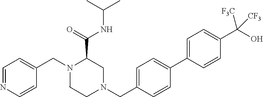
C1=NC=CC(CN2CCN(CC3=CC=C(C4=CC=C(C(O)([CF3])[CF3])C=C4)C=C3)CC2C(=O)NC(C)C)=C1
